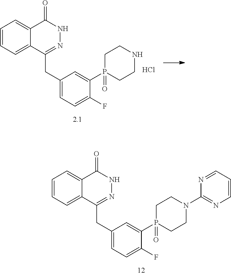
C1=CC=C2C(=C1)C(=O)NN=C2CC1=CC=C(F)C(P2(=O)CCNCC2)=C1.Cl.C1=CC=C2C(=C1)C(=O)NN=C2CC1=CC=C(F)C(P2(=O)CCN(C3=NC=CC=N3)CC2)=C1
